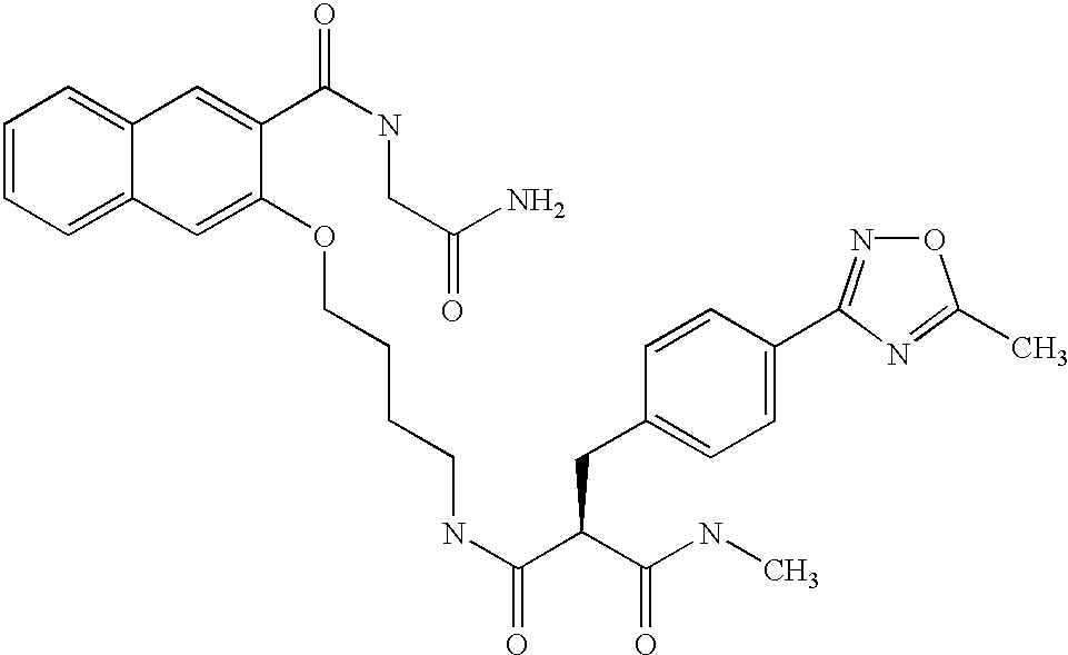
C1=CC=C2C(=C1)C=C(C(NCC(=O)N)=O)C(OCCCCNC(=O)C(C(=O)NC)CC1=CC=C(C3=NOC(C)=N3)C=C1)=C2
